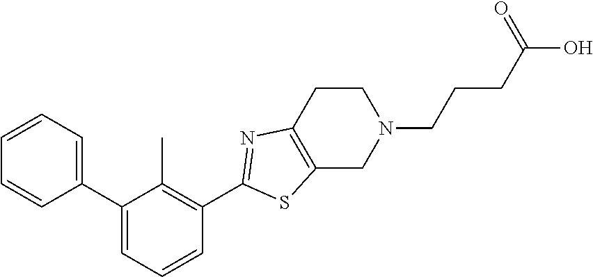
C1(C2=CC=CC(C3=NC4=C(S3)CN(CCCC(O)=O)CC4)=C2C)=CC=CC=C1
